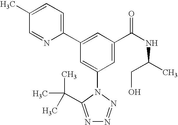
C1(C2=CC(C(NC(C)CO)=O)=CC(N3C(C(C)(C)C)=NN=N3)=C2)=CC=C(C)C=N1
